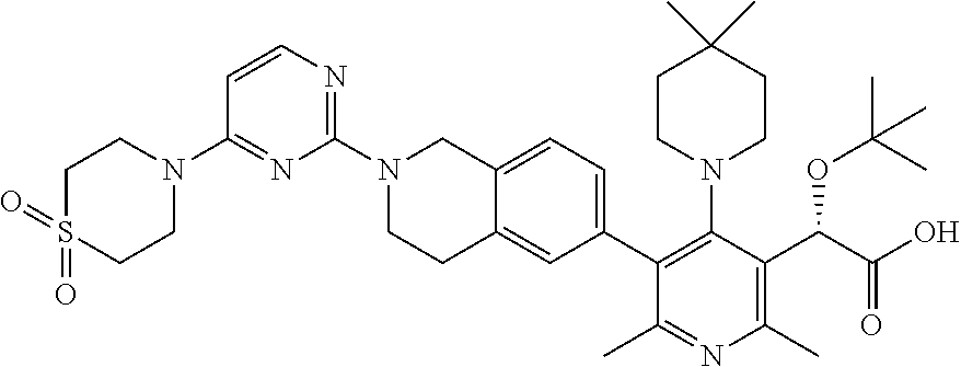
C1=CN=C(N2CCC3=CC(C4=C(N5CCC(C)(C)CC5)C(C(C(O)=O)OC(C)(C)C)=C(C)N=C4C)=CC=C3C2)N=C1N1CCS(=O)(=O)CC1
